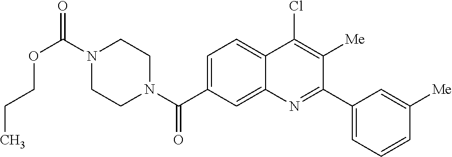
N1(C(OCCC)=O)CCN(C(=O)C2=CC=C3C(=C2)N=C(C2=CC=CC([Me])=C2)C([Me])=C3Cl)CC1
